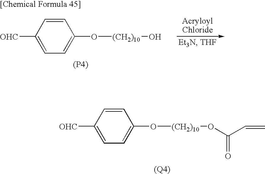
C1=C(O[(CH2)10]OC(C=C)=O)C=CC([OHC])=C1.[(Q4)].C1=C(O[(CH2)10]O)C=CC([OHC])=C1.[(P4)]
